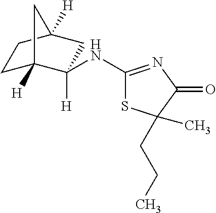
C1(NC2([H])C3([H])CCC([H])(C2)C3)=NC(=O)C(C)(CCC)S1
